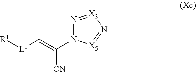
[R1][L1]C=C([CN])N1N=[X3]N=[X5]1
